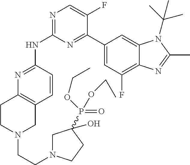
N1=C(NC2=NC=C(F)C(C3=CC(F)=C4C(=C3)N(C(C)(C)C)C(C)=N4)=N2)C=CC2=C1CCN(CCN1CC(P(OCC)(=O)OCC)(O)CC1)C2
